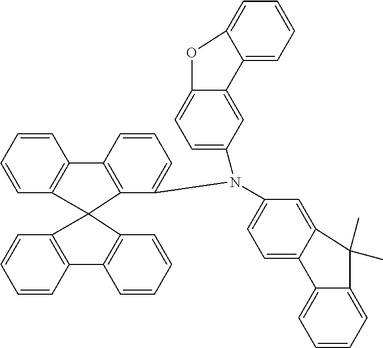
C1=CC=CC2=C1C1(C3=C2C=CC=C3N(C2=CC=C3C(=C2)C2=CC=CC=C2O3)C2=CC=C3C(=C2)C(C)(C)C2=CC=CC=C32)C2=C(C=CC=C2)C2=C1C=CC=C2
